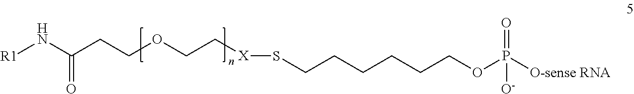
[R1]NC(CCOCC[X]SCCCCCCOP([O-sense RNA])(=O)[O-])=O
